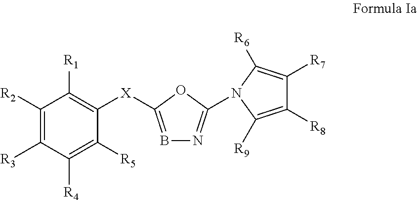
C1([R2])=C([R3])C([R4])=C([R5])C([X]C2=BN=C(N3C([R6])=C([R7])C([R8])=C3[R9])O2)=C1[R1]
